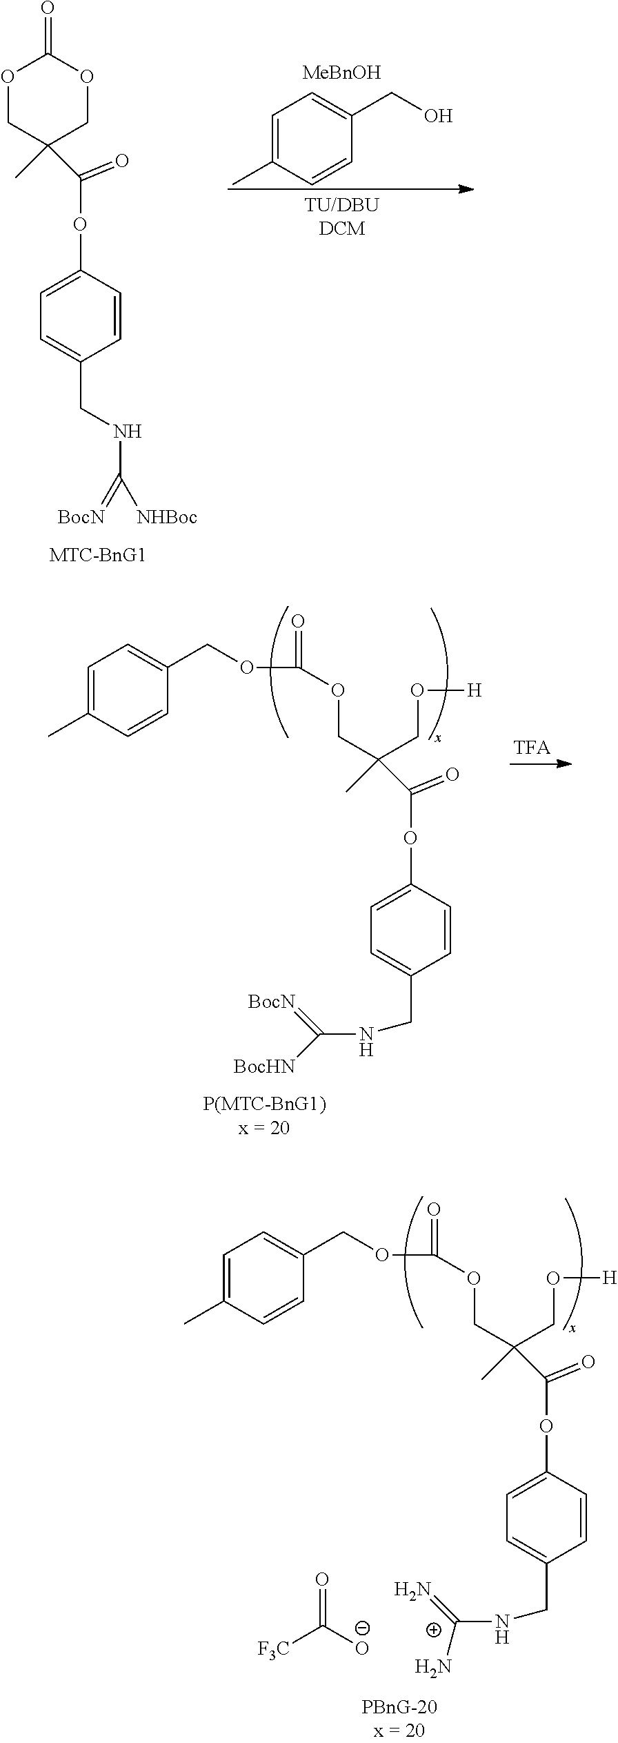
O(CC(CO[H])(C)C(OC1=CC=C(CNC(=[BocN])[BocHN])C=C1)=O)C(OCC1=CC=C(C)C=C1)=O.O1CC(C)(C(OC2=CC=C(CNC(=[BocN])[NHBoc])C=C2)=O)COC1=O.C1=C(C)C=CC(CO)=C1.[F3C]C([O-])=O.O(CC(CO[H])(C)C(=O)OC1=CC=C(CNC(=N)N)C=C1)C(OCC1=CC=C(C)C=C1)=O
